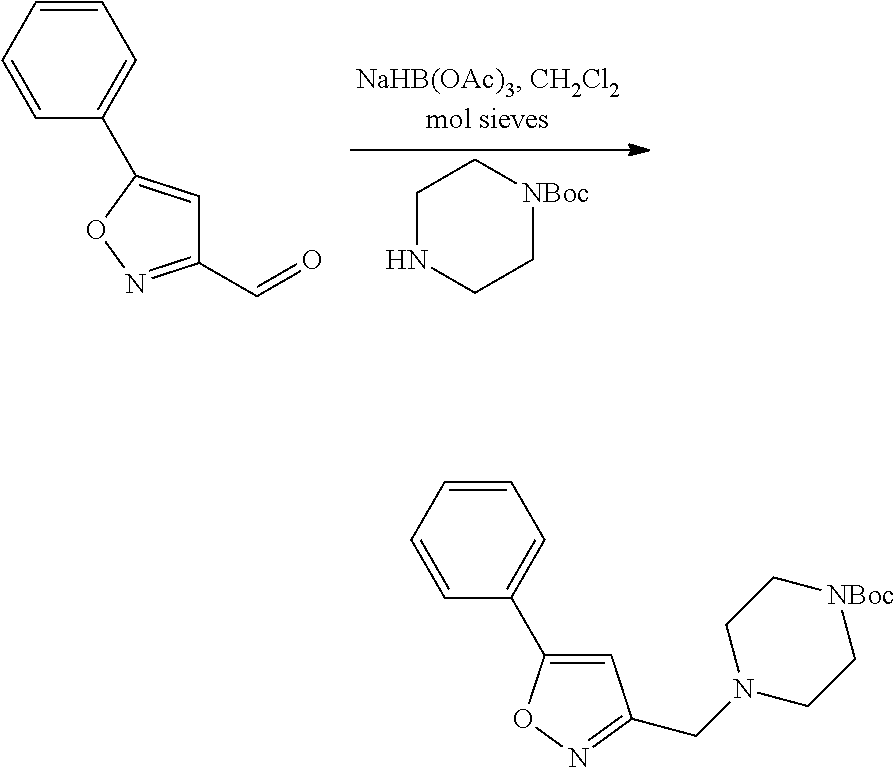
C1NCC[NBoc]C1.C1=CC=CC(C2=CC(C=O)=NO2)=C1.C1=CC=CC(C2=CC(CN3CC[NBoc]CC3)=NO2)=C1
